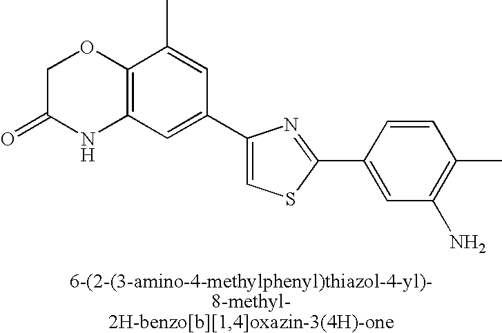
C1C(=O)NC2=C(O1)C(C)=CC(C1=CSC(C3=CC(N)=C(C)C=C3)=N1)=C2
